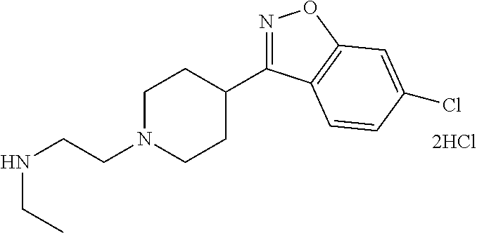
N1=C(C2CCN(CCNCC)CC2)C2=C(O1)C=C(Cl)C=C2
